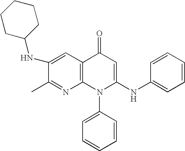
C1(C)=NC2=C(C=C1NC1CCCCC1)C(=O)C=C(NC1=CC=CC=C1)N2C1=CC=CC=C1
